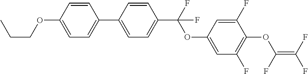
C1=CC(OCCC)=CC=C1C1=CC=C(C(OC2=CC(F)=C(OC(F)=C(F)F)C(F)=C2)(F)F)C=C1
